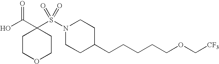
C1COCCC1(C(O)=O)S(N1CCC(CCCCCOC[CF3])CC1)(=O)=O
